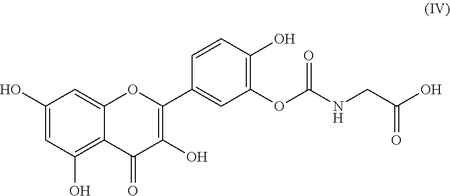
C1(O)=CC(O)=C2C(=C1)OC(C1=CC(OC(NCC(O)=O)=O)=C(O)C=C1)=C(O)C2=O
